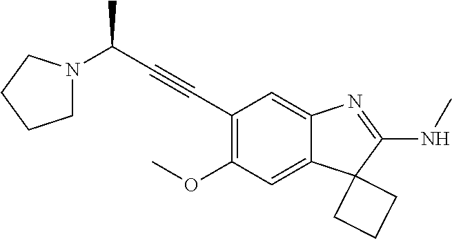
C12=CC(OC)=C(C#CC(N3CCCC3)C)C=C1N=C(NC)C21CCC1
